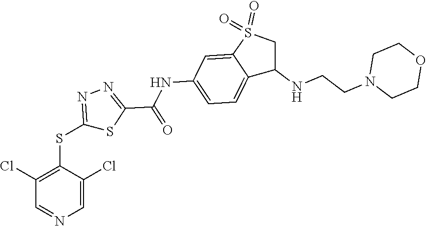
C1=C(Cl)C(SC2=NN=C(C(=O)NC3=CC=C4C(=C3)S(=O)(=O)CC4NCCN3CCOCC3)S2)=C(Cl)C=N1
